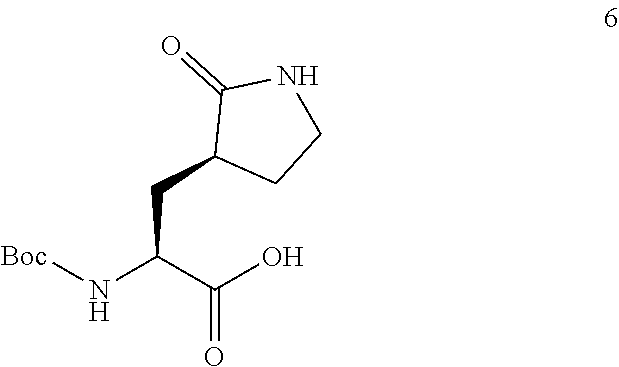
C(C(C(O)=O)N[Boc])C1CCNC1=O
